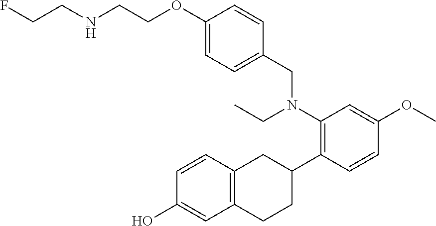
C1(O)=CC2=C(C=C1)CC(C1=C(N(CC3=CC=C(OCCNCCF)C=C3)CC)C=C(OC)C=C1)CC2
